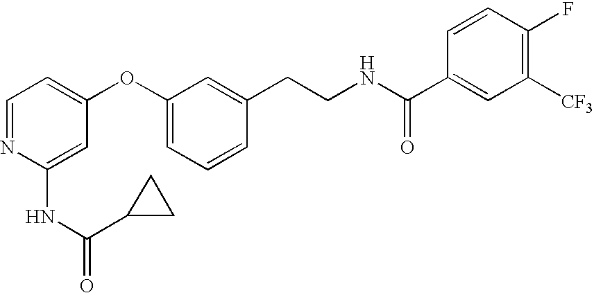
C1=NC(NC(C2CC2)=O)=CC(OC2=CC=CC(CCNC(C3=CC([CF3])=C(F)C=C3)=O)=C2)=C1
